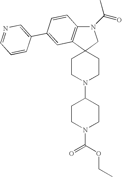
C12(CCN(C3CCN(C(=O)OCC)CC3)CC1)CN(C(C)=O)C1=C2C=C(C2=CN=CC=C2)C=C1
